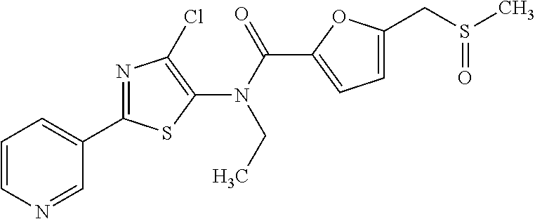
N(C(=O)C1=CC=C(CS(=O)C)O1)(C1=C(Cl)N=C(C2=CC=CN=C2)S1)CC
